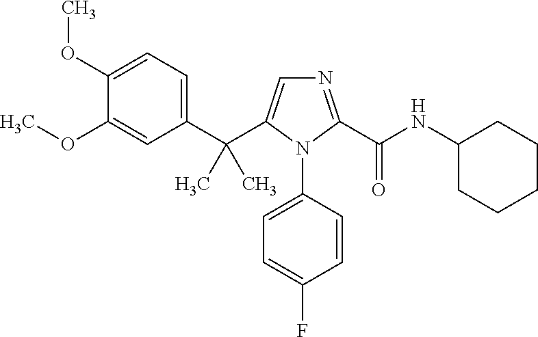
C1(C(C2=CN=C(C(NC3CCCCC3)=O)N2C2=CC=C(F)C=C2)(C)C)=CC=C(OC)C(OC)=C1
